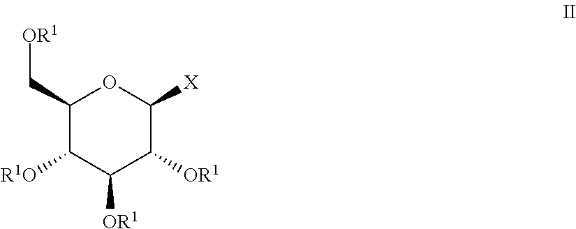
C1(C[OR1])C([R1O])C([OR1])C([OR1])C([X])O1
